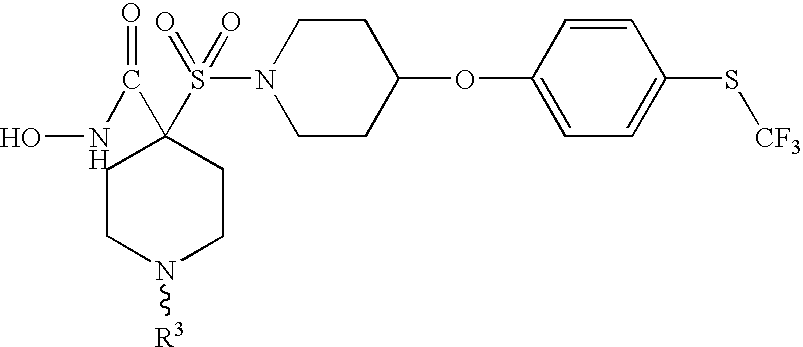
ONC(=O)C1(S(N2CCC(OC3=CC=C(S[CF3])C=C3)CC2)(=O)=O)CCN([R3])CC1
